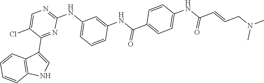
C1=C(Cl)C(C2=CNC3=C2C=CC=C3)=NC(NC2=CC=CC(NC(C3=CC=C(NC(C=CCN(C)C)=O)C=C3)=O)=C2)=N1
